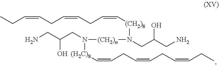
CCC=CCC=CCC=C[(CH2)8]N([(CH2)n]N(CC(CN)O)[(H2C)8]C=CCC=CCC=CCC)CC(CN)O
